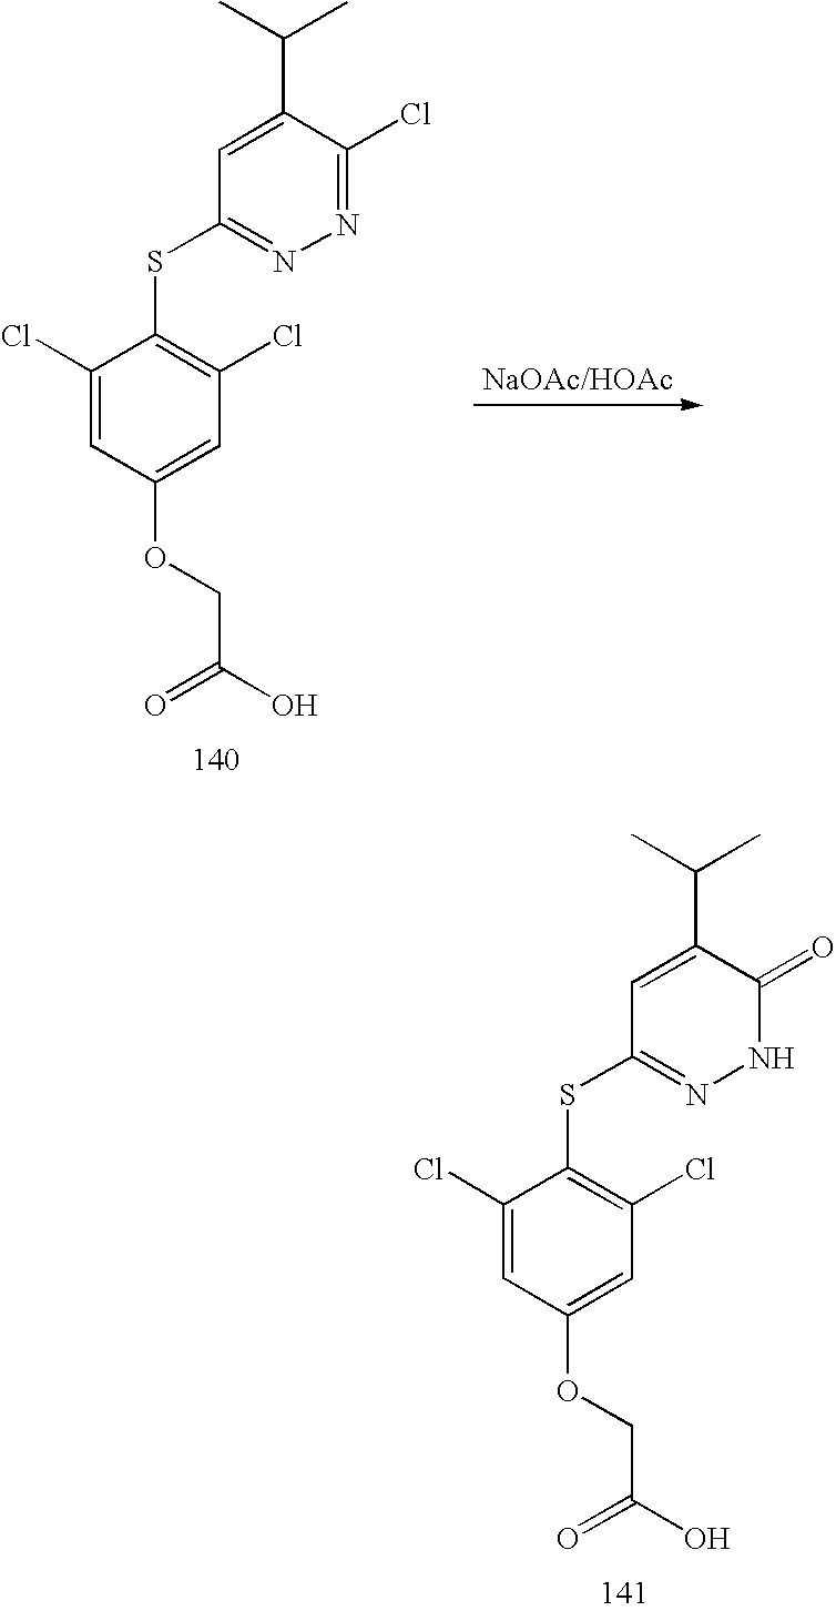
C1(Cl)=CC(OCC(=O)O)=CC(Cl)=C1SC1=NN=C(Cl)C(C(C)C)=C1.C1(Cl)=CC(OCC(=O)O)=CC(Cl)=C1SC1=NNC(=O)C(C(C)C)=C1
